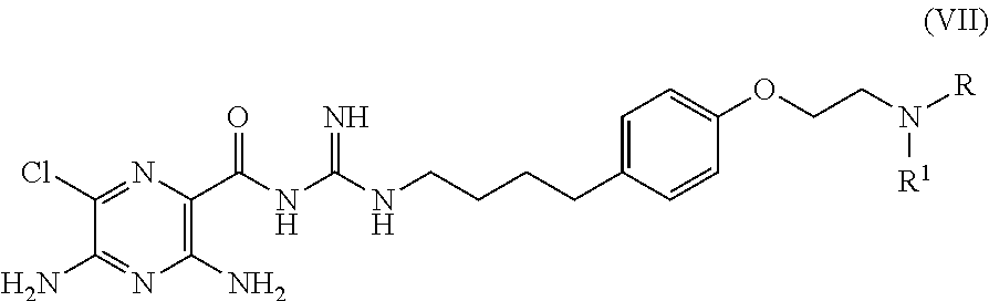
C1(Cl)=NC(C(NC(NCCCCC2=CC=C(OCCN([R])[R1])C=C2)=N)=O)=C(N)N=C1N
